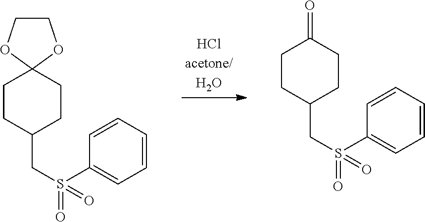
C1CC(CS(C2=CC=CC=C2)(=O)=O)CCC12OCCO2.C1CC(CS(C2=CC=CC=C2)(=O)=O)CCC1=O
